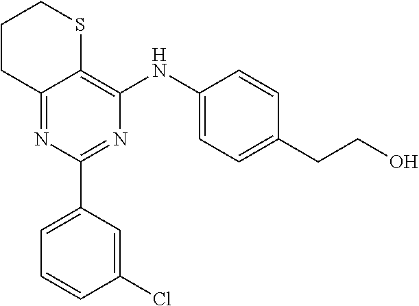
C1CC2=NC(C3=CC=CC(Cl)=C3)=NC(NC3=CC=C(CCO)C=C3)=C2SC1
